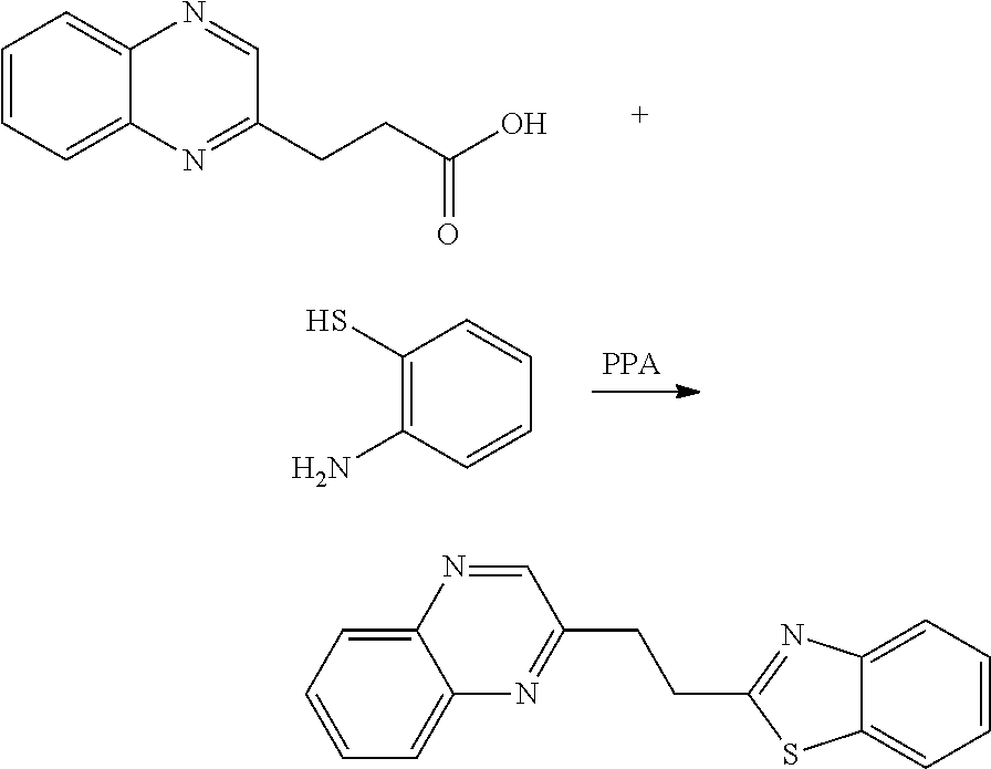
C1=CC=C2C(=C1)N=CC(CCC(=O)O)=N2.C1(S)=C(N)C=CC=C1.C1=CC=C2C(=C1)SC(CCC1=NC3=CC=CC=C3N=C1)=N2
